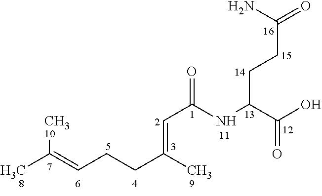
CC(=CCCC(C)=CC(NC(C(O)=O)CCC(=O)N)=O)[CH310]
